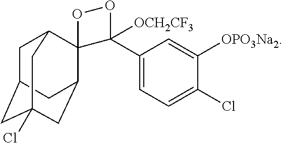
C1C2CC3(Cl)CC(C4(C1C3)OOC4(C1=CC=C(Cl)C([OPO3Na2])=C1)[OCH2CF3])C2
